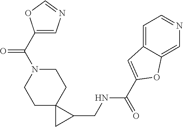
C1C2(CCN(C(=O)C3=CN=CO3)C1)CC2CNC(=O)C1=CC2=CC=NC=C2O1
